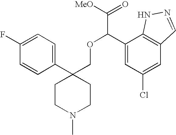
C1(C2(COC(C3=CC(Cl)=CC4=C3NN=C4)C([MeO])=O)CCN(C)CC2)=CC=C(F)C=C1
